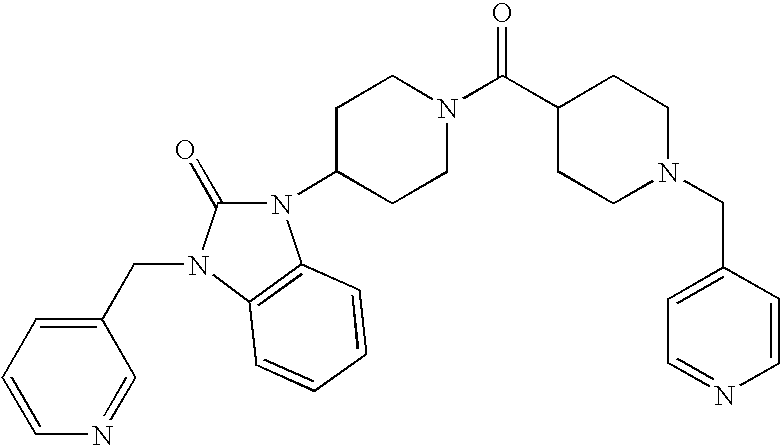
C1CC(C(N2CCC(N3C(=O)N(CC4=CC=CN=C4)C4=C3C=CC=C4)CC2)=O)CCN1CC1=CC=NC=C1
